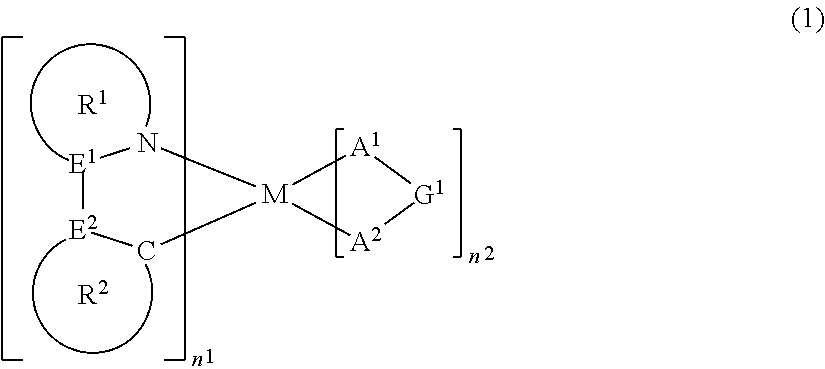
[E1]1[E2]C[M]2(N1)[A2][G1][A1]2.[R1].[R2]
